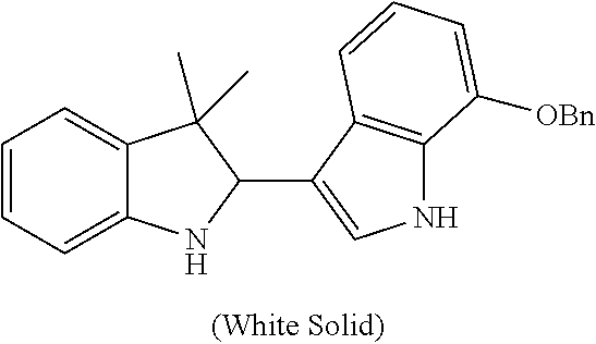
C12=CC=CC=C1NC(C1=CNC3=C1C=CC=C3[OBn])C2(C)C
